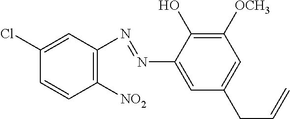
C1([NO2])=C(N=NC2=CC(CC=C)=CC([OCH3])=C2O)C=C(Cl)C=C1
